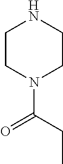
C1CN(C(=O)CC)CCN1
